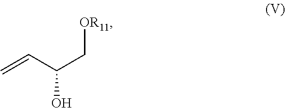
C(C(C[OR11])O)=C
